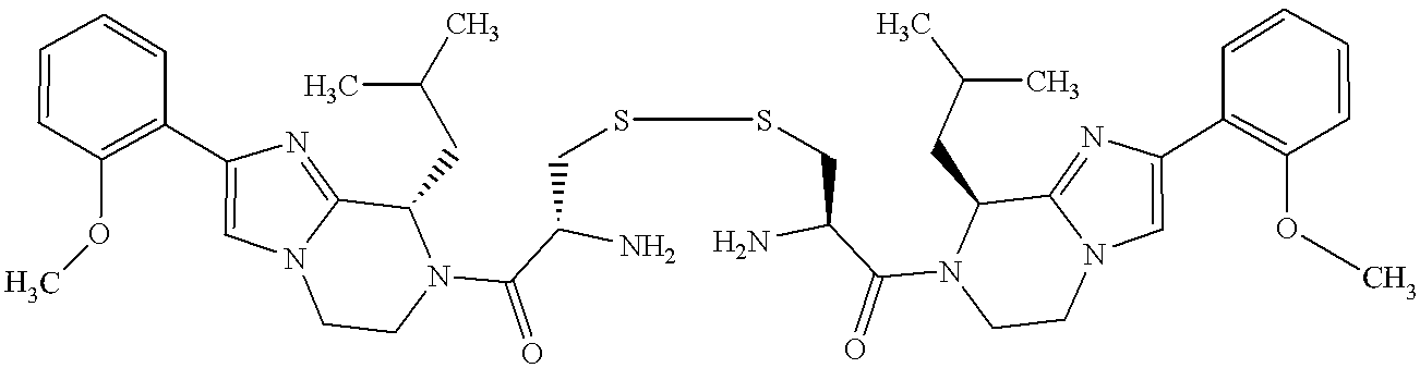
C1=CC(OC)=C(C2=CN3C(=N2)C(CC(C)C)N(C(C(N)CSSCC(N)C(N2CCN4C=C(C5=C(OC)C=CC=C5)N=C4C2CC(C)C)=O)=O)CC3)C=C1
